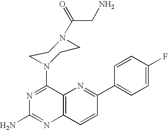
C12=C(C=CC(C3=CC=C(F)C=C3)=N1)N=C(N)N=C2N1CCN(C(CN)=O)CC1
